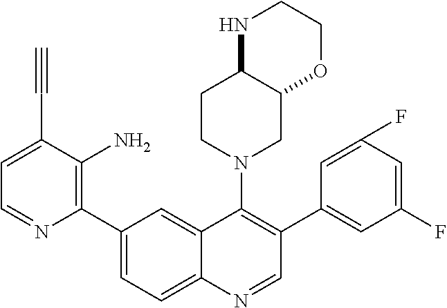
C1(C2=CC=C3C(=C2)C(N2CC4C(CC2)NCCO4)=C(C2=CC(F)=CC(F)=C2)C=N3)=C(N)C(C#C)=CC=N1
